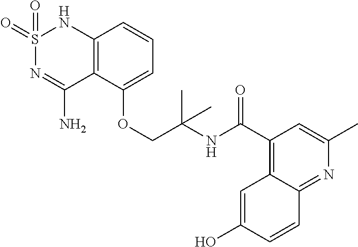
C12=C(C(OCC(NC(C3=C4C(=NC(C)=C3)C=CC(O)=C4)=O)(C)C)=CC=C1)C(N)=NS(=O)(=O)N2
